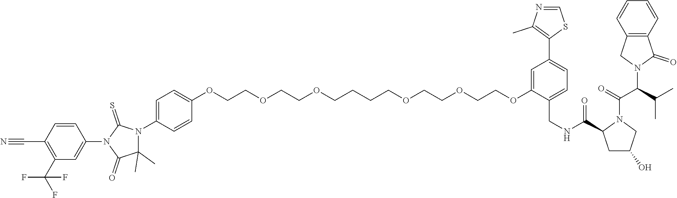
O(CCOCCOCCCCOCCOCCOC1=CC(C2=C(C)N=CS2)=CC=C1CNC(=O)C1CC(O)CN1C(=O)C(C(C)C)N1C(=O)C2=C(C1)C=CC=C2)C1=CC=C(N2C(C)(C)C(=O)N(C3=CC(C(F)(F)F)=C(C#N)C=C3)C2=S)C=C1
